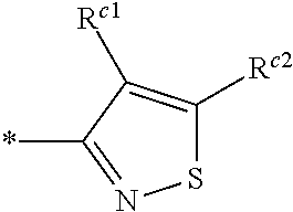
S1C([Rc2])=C([Rc1])C(*)=N1
